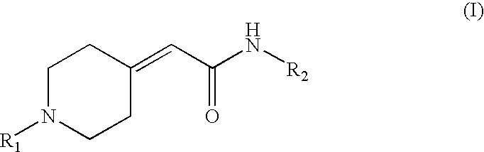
C1N([R1])CCC(=CC(N[R2])=O)C1
